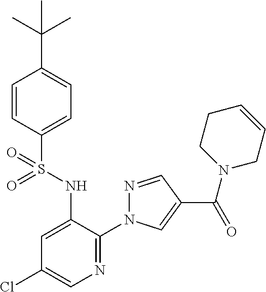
C1=CC(S(NC2=CC(Cl)=CN=C2N2N=CC(C(=O)N3CC=CCC3)=C2)(=O)=O)=CC=C1C(C)(C)C
